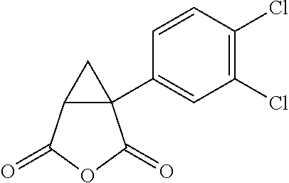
C12(C3=CC(Cl)=C(Cl)C=C3)C(C(=O)OC1=O)C2
